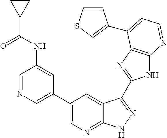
C1=NC=C(C2=CN=C3C(=C2)C(C2=NC4=C(N2)N=CC=C4C2=CSC=C2)=NN3)C=C1NC(C1CC1)=O
